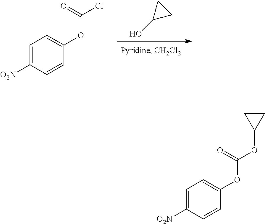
OC1CC1.C1=C([O2N])C=CC(OC(Cl)=O)=C1.C1=C([O2N])C=CC(OC(OC2CC2)=O)=C1
